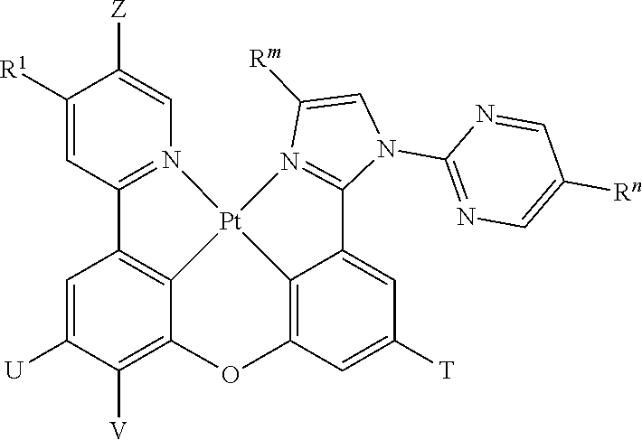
C1([R1])=CC2=N(C=C1[Z])[Pt]13C4=C2C=C([U])C([V])=C4OC2=C1C(=CC([T])=C2)C1=N3C([Rm])=CN1C1=NC=C([Rn])C=N1
